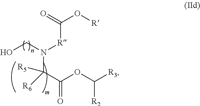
OCN([R]C(O[R])=O)C([R6])(C(OC([R3])[R2])=O)[R5]
